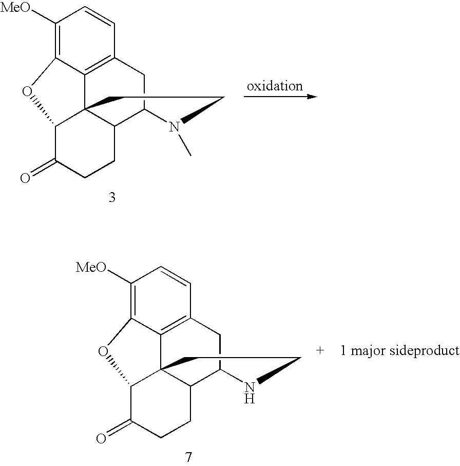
C1([MeO])=C2C3=C(C=C1)CC1C4C3(C(C(=O)CC4)O2)CCN1C.C1([MeO])=C2C3=C(C=C1)CC1C4C3(C(C(=O)CC4)O2)CCN1
